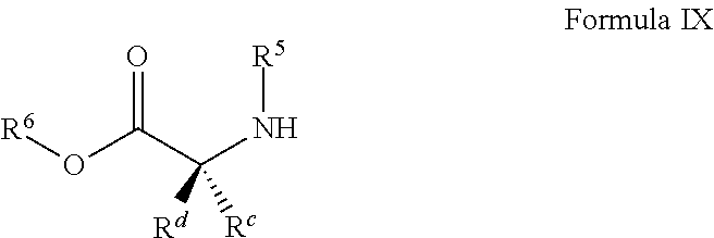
[R6]OC(C(N[R5])([Rd])[Rc])=O
